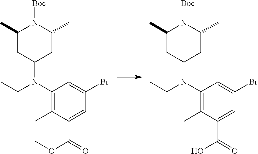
C1(C)CC(N(C2=C(C)C(C(OC)=O)=CC(Br)=C2)CC)CC(C)N1[Boc].C1(C)CC(N(C2=C(C)C(C(O)=O)=CC(Br)=C2)CC)CC(C)N1[Boc]
